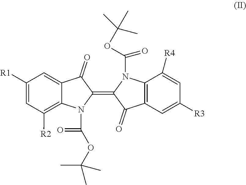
C1([R1])=CC([R2])=C2C(=C1)C(=O)C(=C1C(=O)C3=C(N1C(=O)OC(C)(C)C)C([R4])=CC([R3])=C3)N2C(=O)OC(C)(C)C
